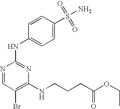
N1=CC(Br)=C(NCCCC(OCC)=O)N=C1NC1=CC=C(S(=O)(=O)N)C=C1
